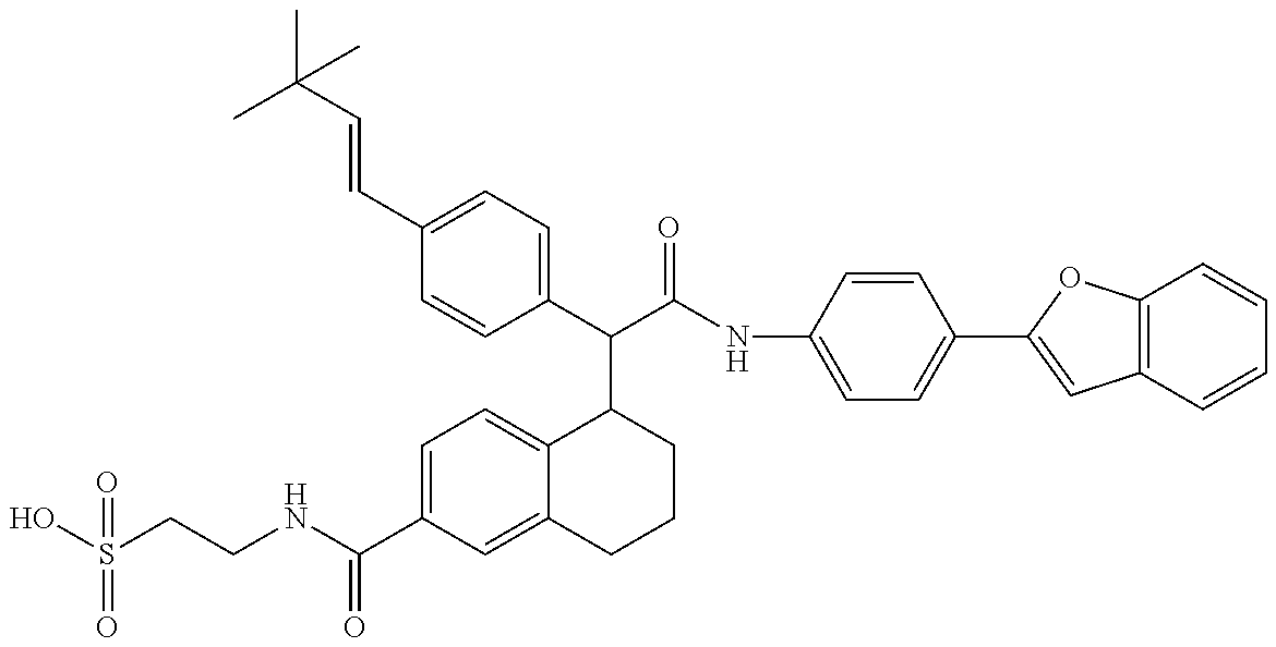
OS(CCNC(C1=CC=C2C(=C1)CCCC2C(C(NC1=CC=C(C2=CC3=C(O2)C=CC=C3)C=C1)=O)C1=CC=C(C=CC(C)(C)C)C=C1)=O)(=O)=O
